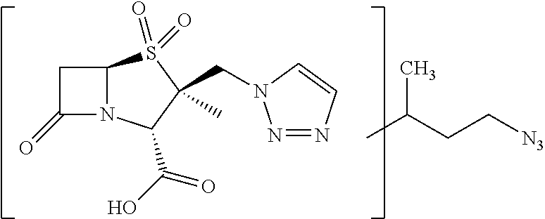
C12N(C(C(O)=O)C(C)(CN3N=NC=C3)S1(=O)=O)C(=O)C2.CC(CC[N3])C
